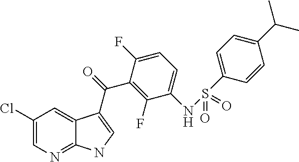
C1(Cl)=CN=C2C(=C1)C(C(=O)C1=C(F)C(NS(C3=CC=C(C(C)C)C=C3)(=O)=O)=CC=C1F)=CN2
